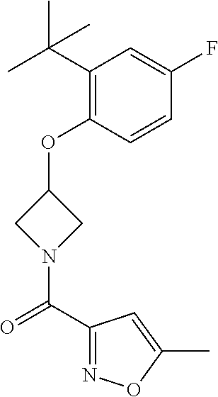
C1(C(C)(C)C)=C(OC2CN(C(C3=NOC(C)=C3)=O)C2)C=CC(F)=C1
